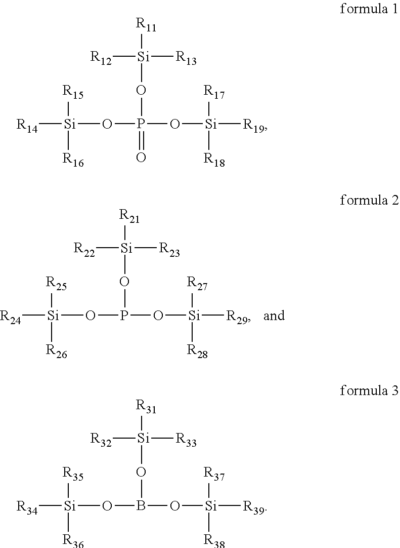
[R24][Si](OP(O[Si]([R29])([R27])[R28])O[Si]([R22])([R23])[R21])([R25])[R26].[R14][Si](OP(O[Si]([R19])([R17])[R18])(=O)O[Si]([R12])([R13])[R11])([R15])[R16].[R34][Si](OB(O[Si]([R39])([R37])[R38])O[Si]([R32])([R33])[R31])([R35])[R36]
